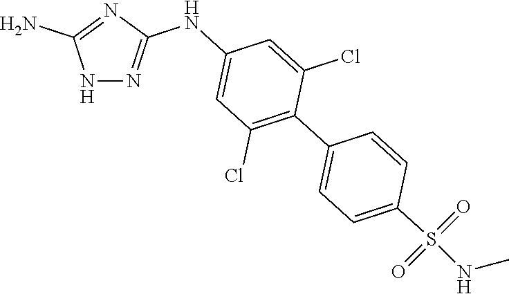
N1N=C(NC2=CC(Cl)=C(C3=CC=C(S(NC)(=O)=O)C=C3)C(Cl)=C2)N=C1N
